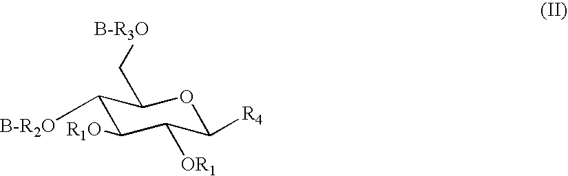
C1([B-R2O])C([R1O])C([OR1])C([R4])OC1C[B-R3O]
